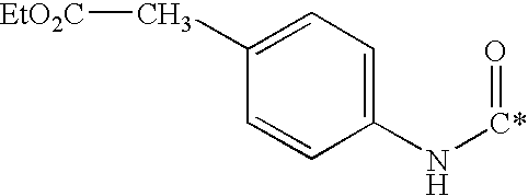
C1(C[EtO2C])=CC=C(N[C*]=O)C=C1
